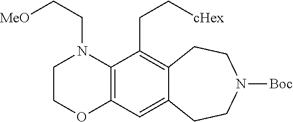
C1COC2=C(N1CC[OMe])C(CC[cHex])=C1C(=C2)CCN([Boc])CC1
